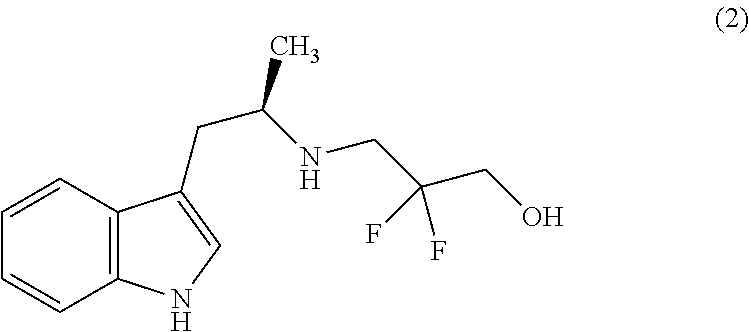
C(C(C)NCC(F)(F)CO)C1=CNC2=C1C=CC=C2
